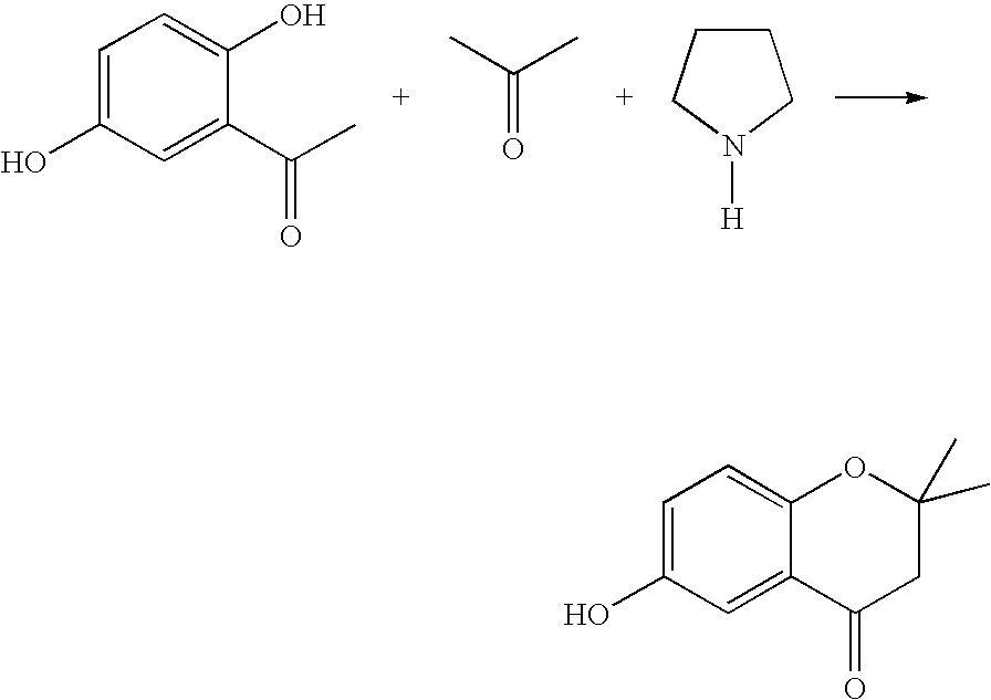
C1=C(O)C=C(C(C)=O)C(O)=C1.CC(C)=O.C1CCN([H])C1.C1=C(O)C=C2C(=C1)OC(C)(C)CC2=O
